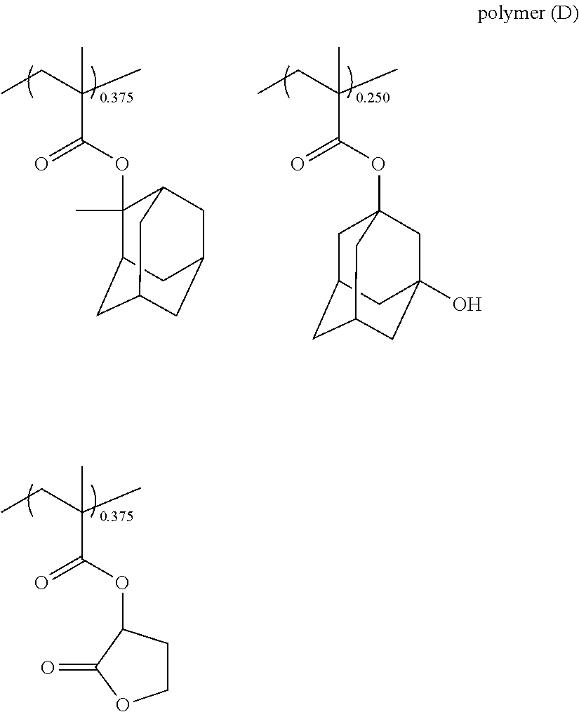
O(C(C(C)(CC)C)=O)C1CCOC1=O.O(C(C(C)(CC)C)=O)C12CC3CC(CC(O)(C1)C3)C2.O(C(C(C)(CC)C)=O)C1(C)C2CC3CC(CC1C3)C2
